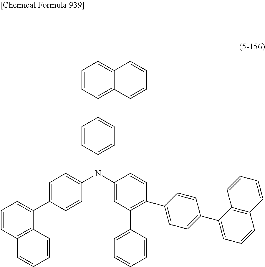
C1=CC(C2=CC=C(N(C3=CC=C(C4=CC=CC5=C4C=CC=C5)C=C3)C3=CC(C4=CC=CC=C4)=C(C4=CC=C(C5=CC=CC6=C5C=CC=C6)C=C4)C=C3)C=C2)=C2C(=C1)C=CC=C2
